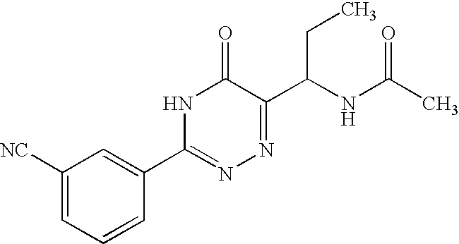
C1([NC])=CC=CC(C2=NN=C(C(NC(C)=O)CC)C(=O)N2)=C1
